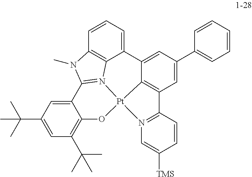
C1=C(C(C)(C)C)C=C2C(=C1C(C)(C)C)O[Pt]13C4=C(C=C(C5=CC=CC=C5)C=C4C4=CC=CC5=C4N1=C2N5C)C1=N3C=C([TMS])C=C1
